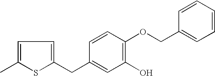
C1=C(C)SC(CC2=CC(O)=C(OCC3=CC=CC=C3)C=C2)=C1
